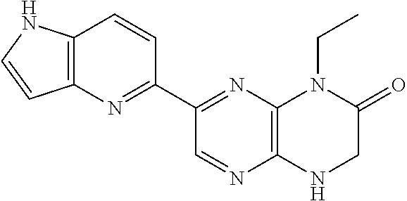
C1(C2=NC3=C(N=C2)NCC(=O)N3CC)=NC2=C(C=C1)NC=C2
